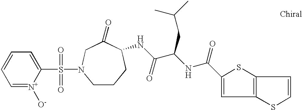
C1=[N+]([O-])C(S(=O)(=O)N2CCCC(NC(C(NC(=O)C3=CC4=C(S3)C=CS4)CC(C)C)=O)C(=O)C2)=CC=C1
